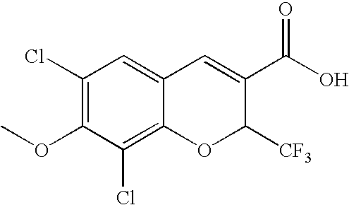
C12=C(Cl)C(OC)=C(Cl)C=C1C=C(C(O)=O)C([CF3])O2
